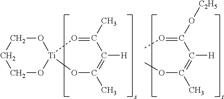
C1O[Ti]2(OCC1)OC(C)=C([H])C(C)=O2.O(C(=C(C(=OC)O[C2H5])[H])C)C
